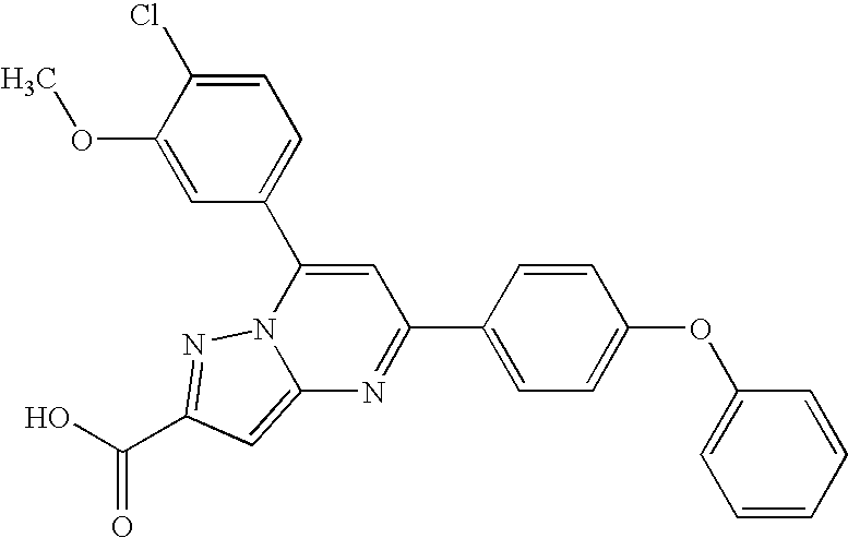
O=C(O)C1=NN2C(=C1)N=C(C1=CC=C(OC3=CC=CC=C3)C=C1)C=C2C1=CC=C(Cl)C(OC)=C1
